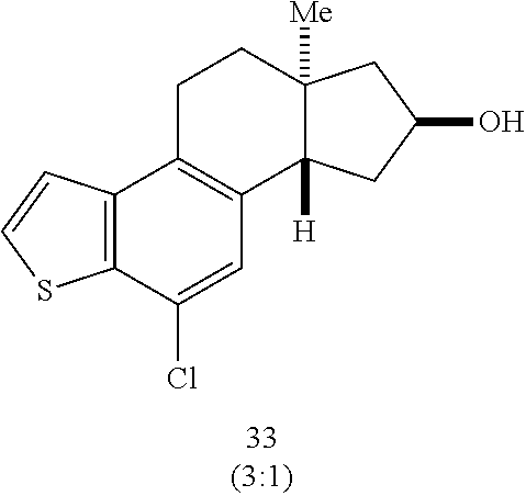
C12=C(C(Cl)=CC3=C1CCC1([Me])C3([H])CC(O)C1)SC=C2
